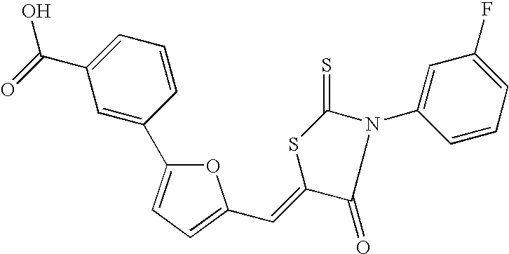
C1=CC=C(C(O)=O)C=C1C1=CC=C(C=C2C(=O)N(C3=CC(F)=CC=C3)C(=S)S2)O1
